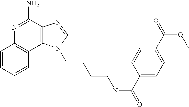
C1=CC=CC2=C1N=C(N)C1=C2N(CCCCNC(=O)C2=CC=C(C(=O)OC)C=C2)C=N1
